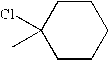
C1(C)(Cl)CCCCC1
